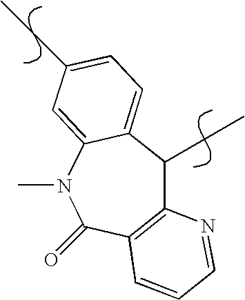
C12=C(C(=O)N(C)C3=CC(CC)=CC=C3C1CC)C=CC=N2
